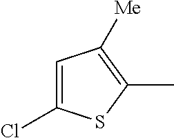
C1=C(Cl)SC(C)=C1[Me]
